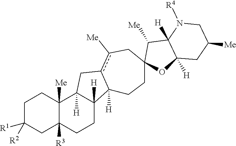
C1C([R1])([R2])CC2([R3])C([Me])(C1)C1([H])C([H])(CC2)C2([H])c(c([Me])CC3(CC2)OC2([H])C([H])(C3[Me])N([R4])CC([Me])C2)C1
